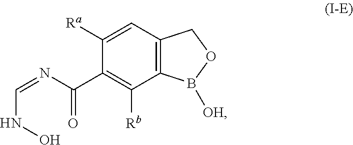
C12=C(C=C([Ra])C(C(N=CNO)=O)=C1[Rb])COB2[OH]
